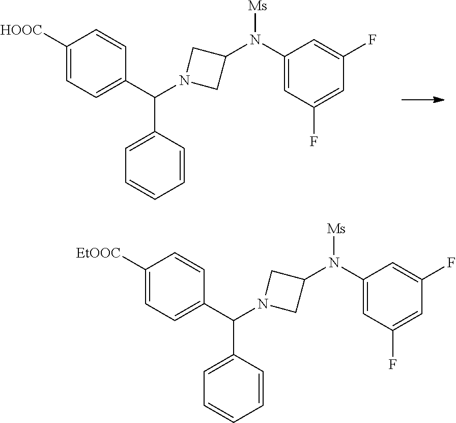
C1([HOOC])=CC=C(C(N2CC(N(C3=CC(F)=CC(F)=C3)[Ms])C2)C2=CC=CC=C2)C=C1.C1([EtOOC])=CC=C(C(N2CC(N(C3=CC(F)=CC(F)=C3)[Ms])C2)C2=CC=CC=C2)C=C1
